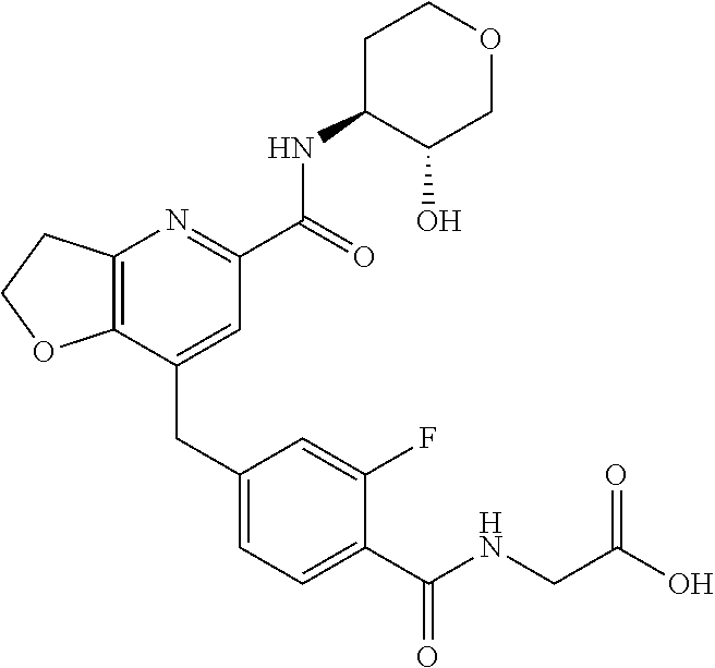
C12=C(CCO1)N=C(C(NC1C(O)COCC1)=O)C=C2CC1=CC=C(C(=O)NCC(O)=O)C(F)=C1
